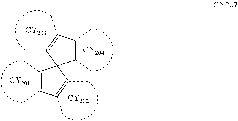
C1(C)=C(C)C(C)=C(C)C12C(C)=C(C)C(C)=C2C.[CY203].[CY204].[CY202].[CY201]
